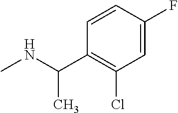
N(C)C(C)C1=C(Cl)C=C(F)C=C1
